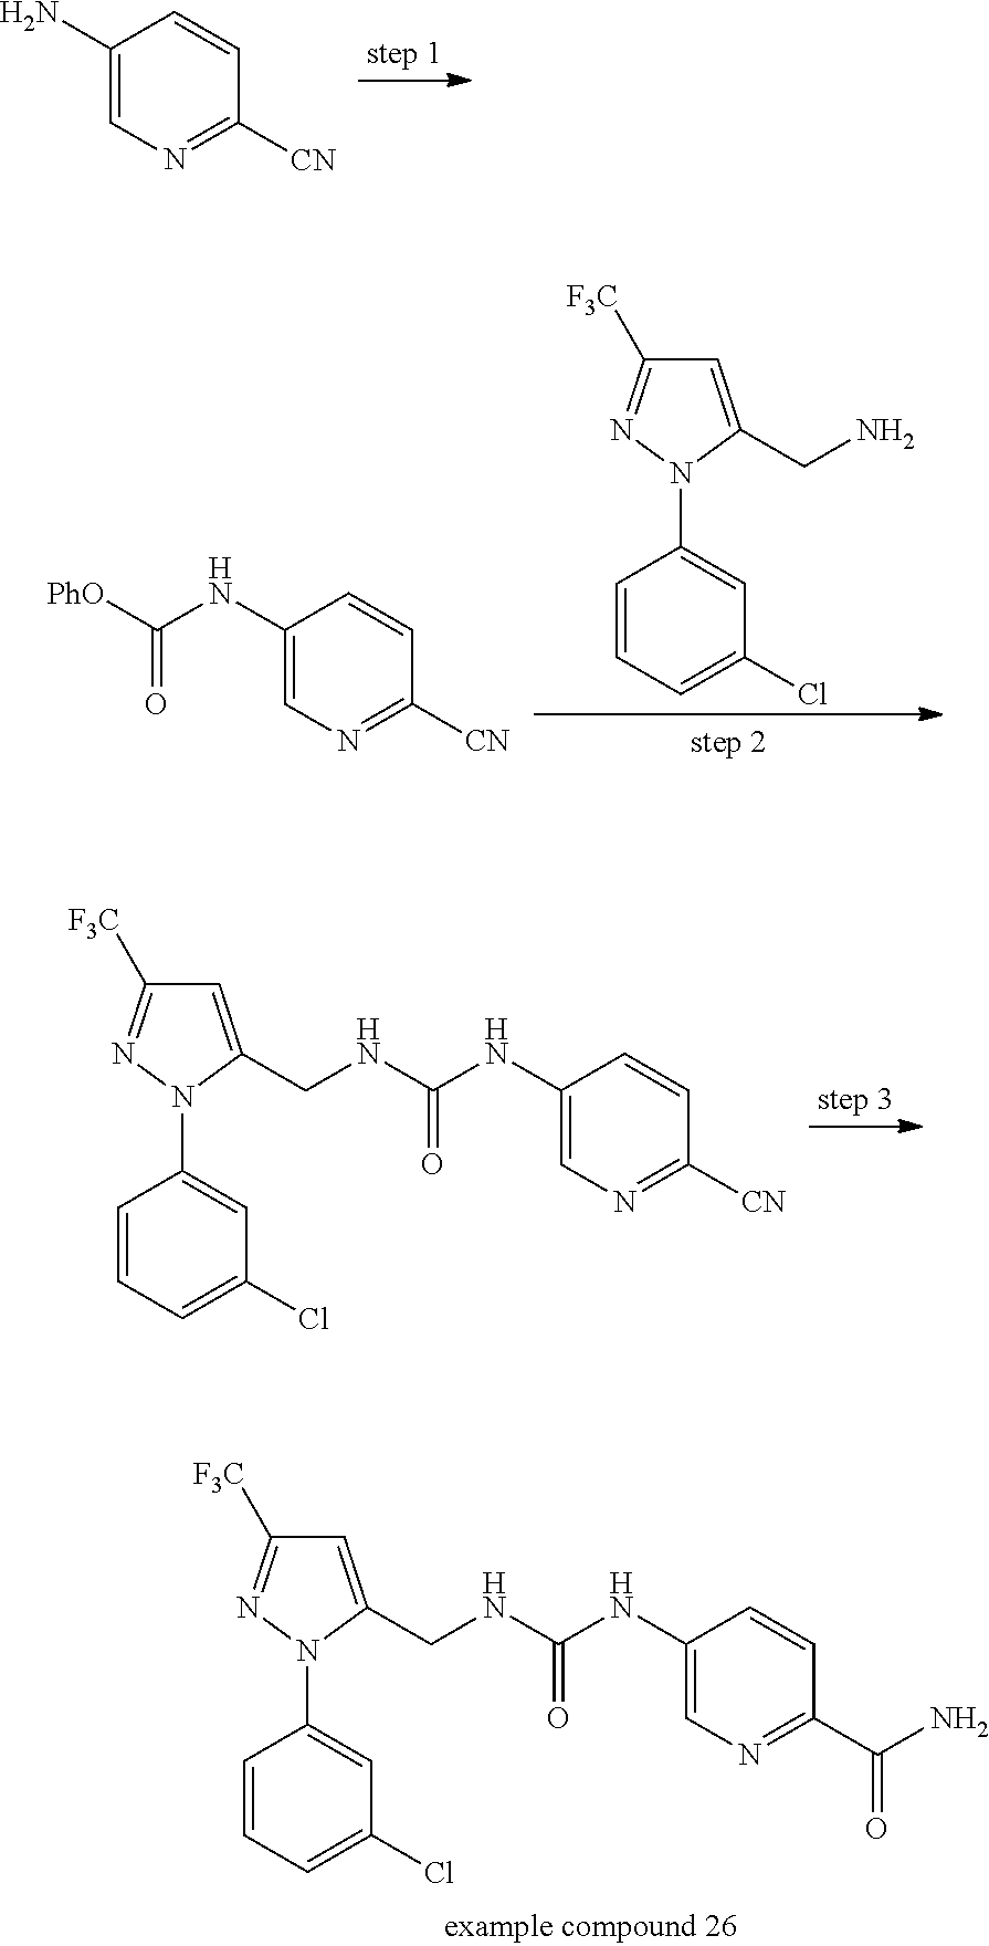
C1(N)=CN=C([CN])C=C1.C1=C(CN)N(C2=CC(Cl)=CC=C2)N=C1[F3C].C1(NC([PhO])=O)=CN=C([CN])C=C1.C1(NC(NCC2=CC([F3C])=NN2C2=CC(Cl)=CC=C2)=O)=CN=C(C(N)=O)C=C1.C1(NC(NCC2=CC([F3C])=NN2C2=CC(Cl)=CC=C2)=O)=CN=C([CN])C=C1
